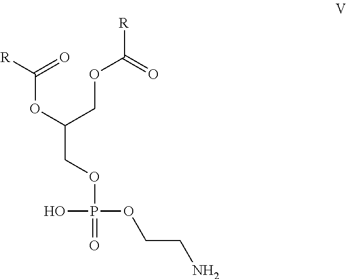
[R]C(=O)OC(COC(=O)[R])COP(OCCN)(O)=O
